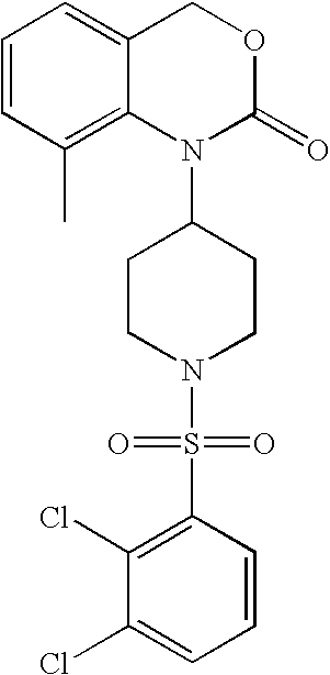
S(N1CCC(N2C(=O)OCC3=CC=CC(C)=C23)CC1)(=O)(=O)C1=C(Cl)C(Cl)=CC=C1
